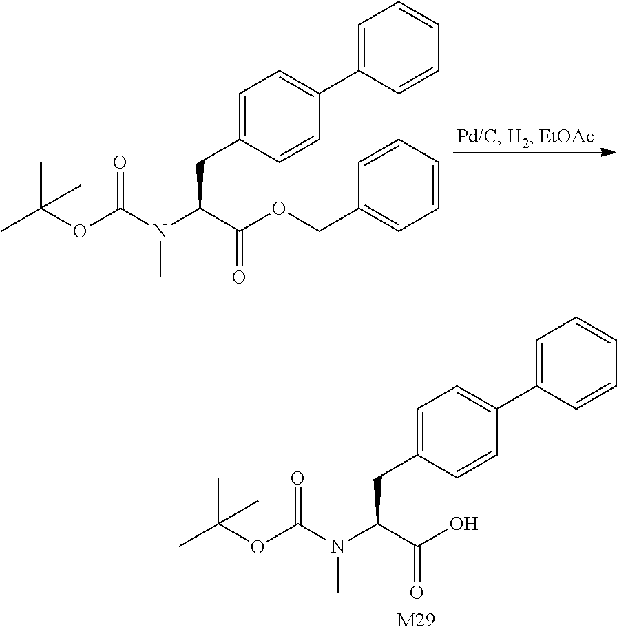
C1=C(CC(N(C(OC(C)(C)C)=O)C)C(OCC2=CC=CC=C2)=O)C=CC(C2=CC=CC=C2)=C1.C1=C(CC(N(C(OC(C)(C)C)=O)C)C(O)=O)C=CC(C2=CC=CC=C2)=C1.[M29]
